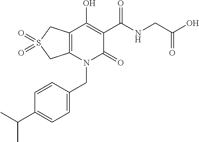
C(N1C(=O)C(C(NCC(O)=O)=O)=C(O)C2=C1CS(=O)(=O)C2)C1=CC=C(C(C)C)C=C1
